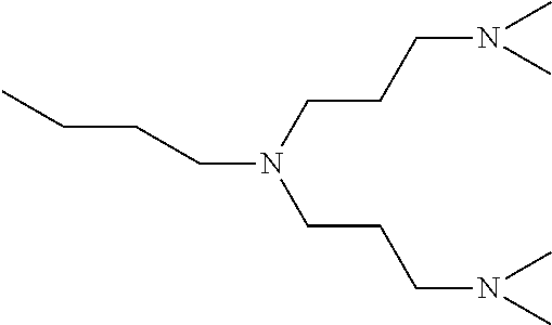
CCCCN(CCCN(C)C)CCCN(C)C
